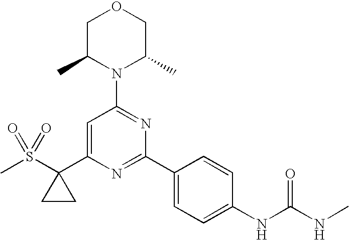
CS(C1(C2=CC(N3C(C)COCC3C)=NC(C3=CC=C(NC(NC)=O)C=C3)=N2)CC1)(=O)=O
